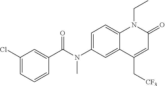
N(C1=CC=C2C(=C1)C(C[CF3])=CC(=O)N2CC)(C(C1=CC(Cl)=CC=C1)=O)C
